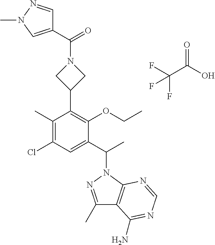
C1(C)=NN(C(C2=CC(Cl)=C(C)C(C3CN(C(C4=CN(C)N=C4)=O)C3)=C2OCC)C)C2=C1C(N)=NC=N2.FC(C(O)=O)(F)F
